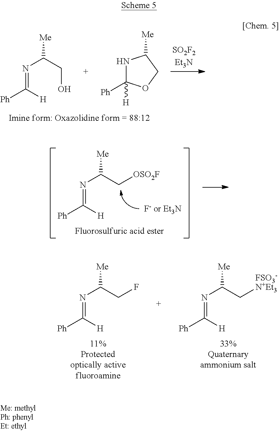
N1C([Ph])([H])OCC1[Me].N(=C([H])[Ph])C(CO)[Me].N(=C([H])[Ph])C(C[OSO2F])[Me].N(=C([H])[Ph])C(CF)[Me].N(=C([H])[Ph])C(C[FSO3-N+Et3])[Me]
